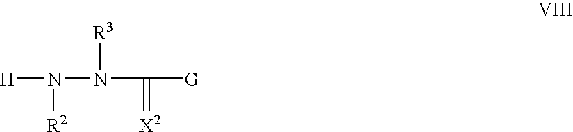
[H]N(N(C(=[X2])[G])[R3])[R2]
